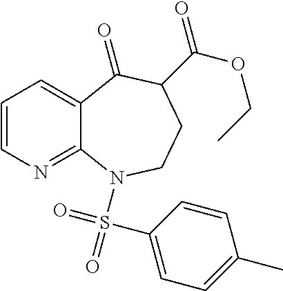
C1=CN=C2C(=C1)C(=O)C(C(OCC)=O)CCN2S(=O)(=O)C1=CC=C(C)C=C1
